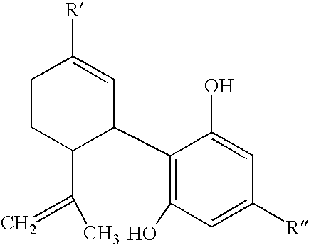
C1CC(C(C)=C)C(C2=C(O)C=C([R])C=C2O)C=C1[R]
